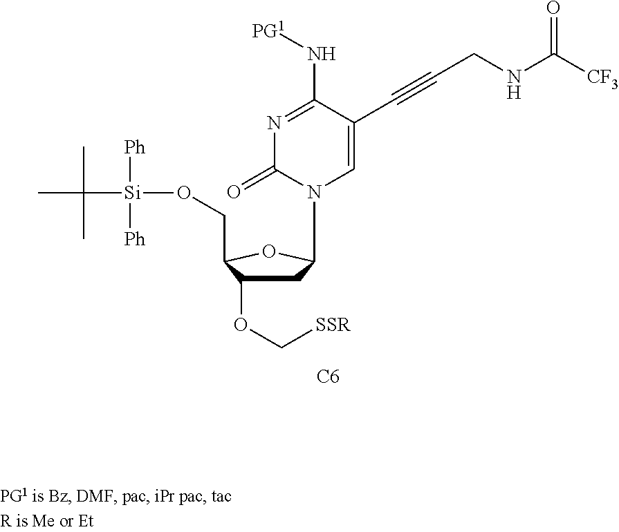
N1=C(N[PG1])C(C#CCNC([CF3])=O)=CN(C2CC(OC[SSR])C(CO[Si](C(C)(C)C)([Ph])[Ph])O2)C1=O.[C6]
